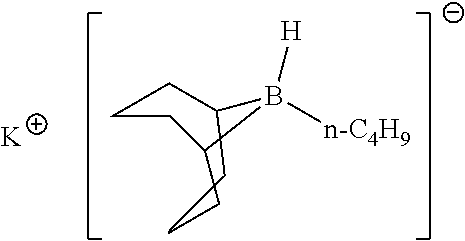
[n-C4H9]B1([H])CCCCC1CC.[K]
